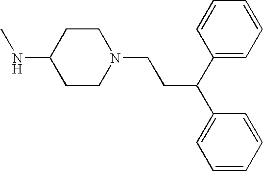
C1N(CCC(C2=CC=CC=C2)C2=CC=CC=C2)CCC(NC)C1
